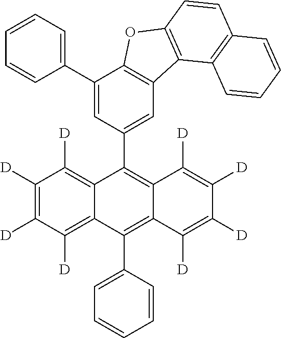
C12=C(C(C3=CC=CC=C3)=CC(C3=C4C(=C(C5=CC=CC=C5)C5=C([D])C([D])=C([D])C([D])=C35)C([D])=C([D])C([D])=C4[D])=C1)OC1=C2C2=C(C=C1)C=CC=C2
